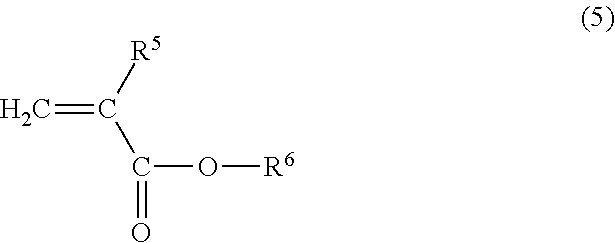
C=C([R5])C(O[R6])=O
